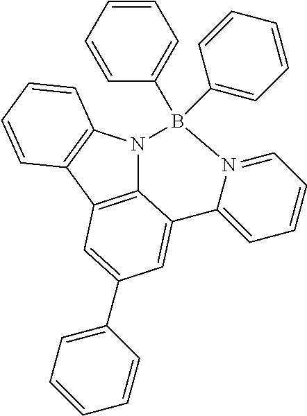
C12=C3C4=C(N1B(C1=CC=CC=C1)(C1=CC=CC=C1)N1=CC=CC=C1C2=CC(C1=CC=CC=C1)=C3)C=CC=C4
